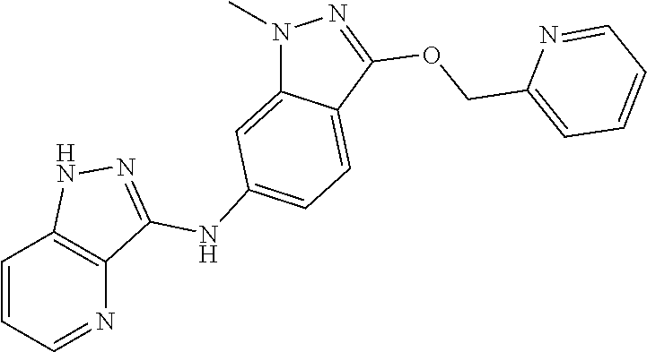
C1=CC=NC2=C1NN=C2NC1=CC=C2C(=C1)N(C)N=C2OCC1=CC=CC=N1
